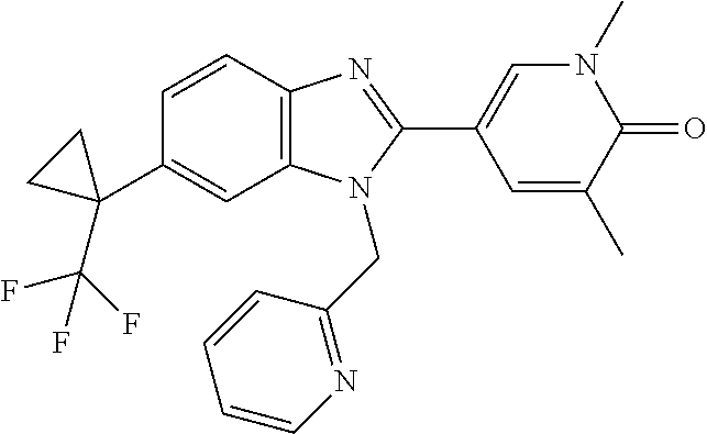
C1=CC2=C(C=C1C1(C(F)(F)F)CC1)N(CC1=NC=CC=C1)C(C1=CN(C)C(=O)C(C)=C1)=N2
